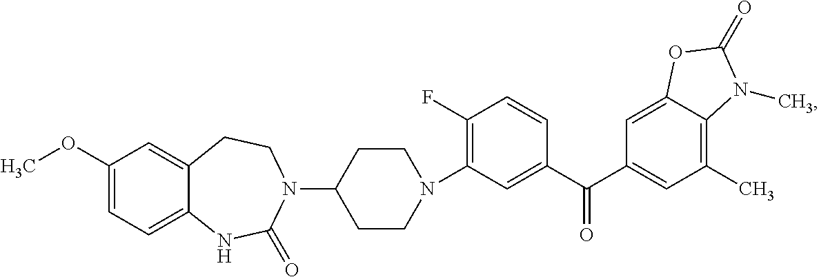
C1(F)=C(N2CCC(N3C(=O)NC4=CC=C(OC)C=C4CC3)CC2)C=C(C(C2=CC(C)=C3C(=C2)OC(=O)N3C)=O)C=C1
